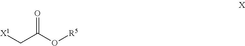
[X1]CC(O[R5])=O
